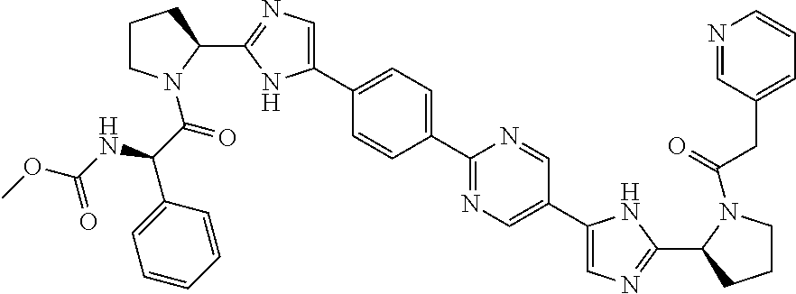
C1(C2CCCN2C(C(C2=CC=CC=C2)NC(OC)=O)=O)=NC=C(C2=CC=C(C3=NC=C(C4=CN=C(C5CCCN5C(=O)CC5=CC=CN=C5)N4)C=N3)C=C2)N1
